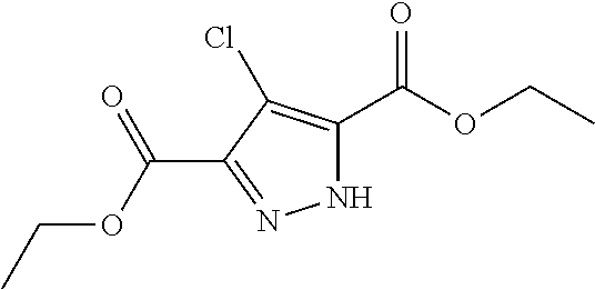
N1C(C(OCC)=O)=C(Cl)C(C(OCC)=O)=N1
